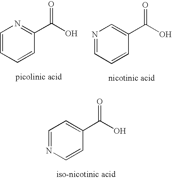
C1=CC=CC(C(O)=O)=N1.N1=CC=CC(C(O)=O)=C1.C1=NC=CC(C(O)=O)=C1
